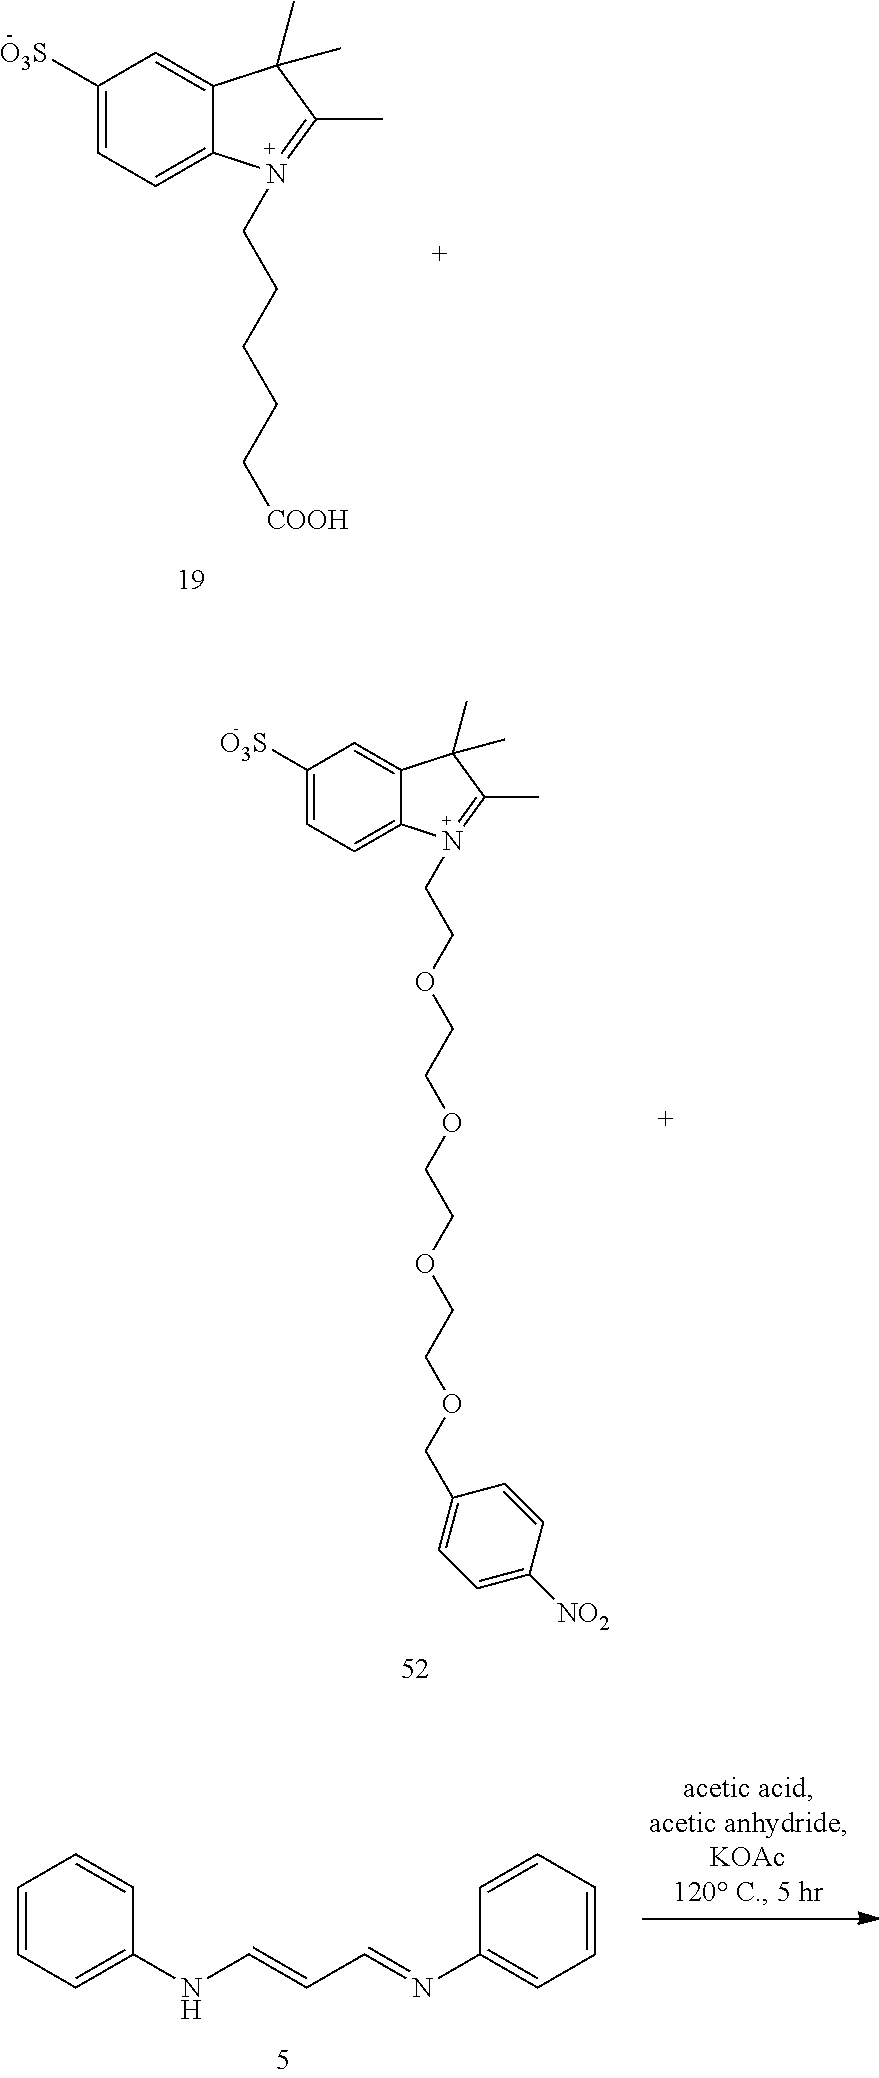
C1([O3S])=CC=C2C(=C1)C(C)(C)C(C)=N2CCCCC[COOH].C1([O3S])=CC=C2C(=C1)C(C)(C)C(C)=N2CCOCCOCCOCCOCC1=CC=C([NO2])C=C1.C1=CC=C(NC=CC=NC2=CC=CC=C2)C=C1
